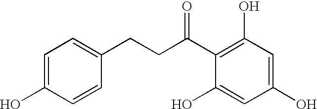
C1=C(O)C=CC(CCC(C2=C(O)C=C(O)C=C2O)=O)=C1
